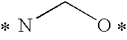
C(O)N
